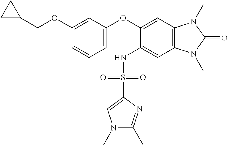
C1(COC2=CC(OC3=CC4=C(C=C3NS(C3=CN(C)C(C)=N3)(=O)=O)N(C)C(=O)N4C)=CC=C2)CC1
